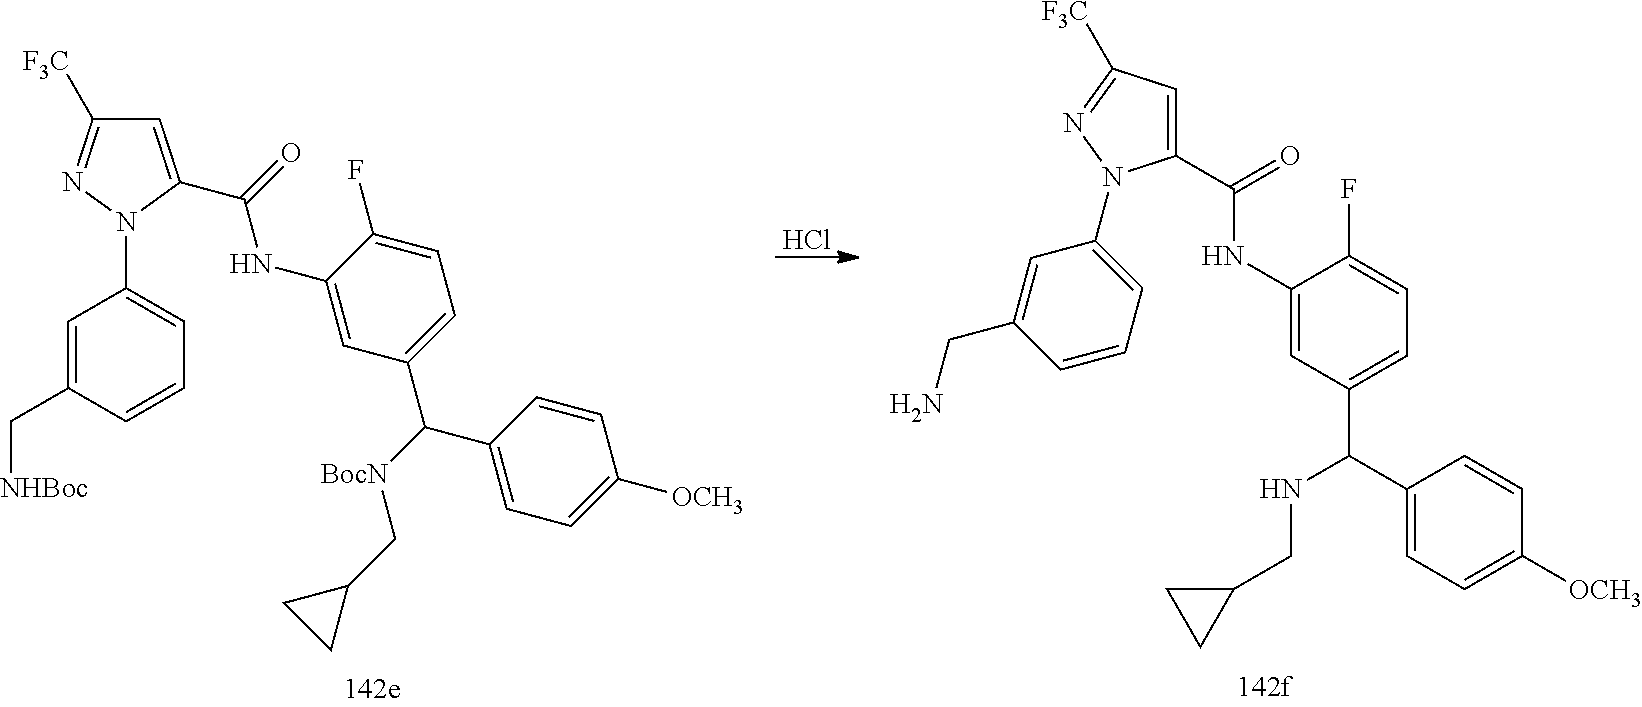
C1(C(NCC2CC2)C2=CC=C(F)C(NC(C3=CC([F3C])=NN3C3=CC=CC(CN)=C3)=O)=C2)=CC=C([OCH3])C=C1.Cl.[F3C]C1=NN(C2=CC=CC(C[NHBoc])=C2)C(C(=O)NC2=CC(C([BocN]CC3CC3)C3=CC=C([OCH3])C=C3)=CC=C2F)=C1
